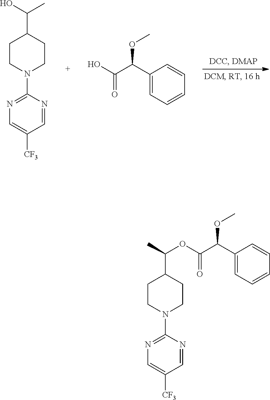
C(C1CCN(C2=NC=C([CF3])C=N2)CC1)(O)C.C1(C(C(O)=O)OC)=CC=CC=C1.C(C1CCN(C2=NC=C([CF3])C=N2)CC1)(C)OC(C(C1=CC=CC=C1)OC)=O
